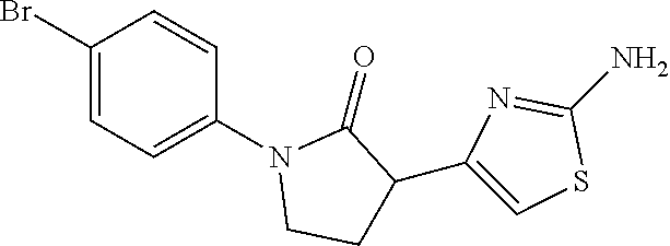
C1(Br)=CC=C(N2CCC(C3=CSC(N)=N3)C2=O)C=C1
